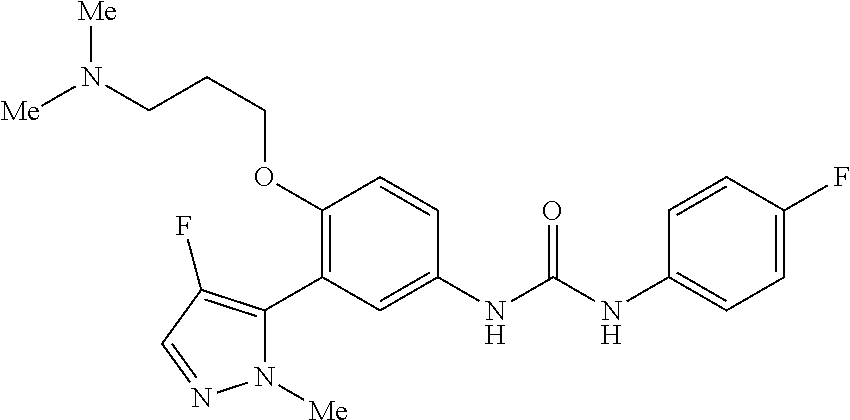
C1(OCCCN([Me])[Me])=C(C2=C(F)C=NN2[Me])C=C(NC(=O)NC2=CC=C(F)C=C2)C=C1
